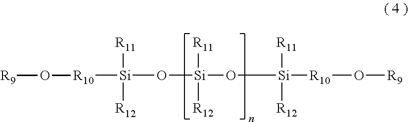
[Si]([R11])(O[Si]([R11])([R12])[R10]O[R9])([R12])O[Si]([R10]O[R9])([R11])[R12]
